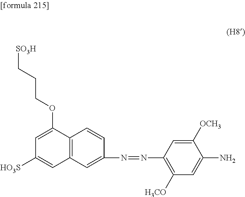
N(=NC1=C([H3CO])C=C(N)C([OCH3])=C1)C1=CC2=C(C=C1)C(OCCC[SO3H])=CC([HO3S])=C2
